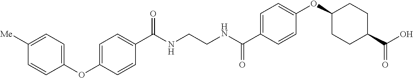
C(NCCNC(C1=CC=C(OC2CCC(C(O)=O)CC2)C=C1)=O)(=O)C1=CC=C(OC2=CC=C([Me])C=C2)C=C1
